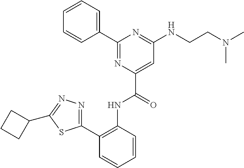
C1=CC=CC(C2=NC(C(=O)NC3=C(C4=NN=C(C5CCC5)S4)C=CC=C3)=CC(NCCN(C)C)=N2)=C1
